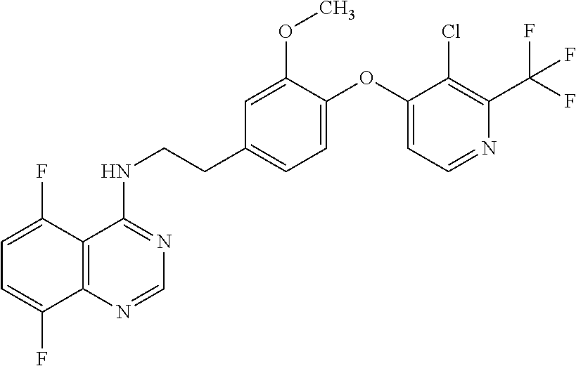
C1=C(F)C2=C(C(F)=C1)N=CN=C2NCCC1=CC=C(OC2=CC=NC(C(F)(F)F)=C2Cl)C(OC)=C1
